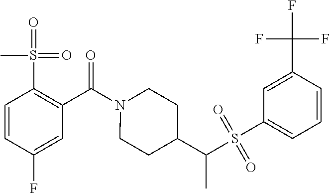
C1=CC(F)=CC(C(N2CCC(C(S(C3=CC=CC(C(F)(F)F)=C3)(=O)=O)C)CC2)=O)=C1S(=O)(=O)C
